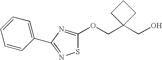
OCC1(COC2=NC(C3=CC=CC=C3)=NS2)CCC1
